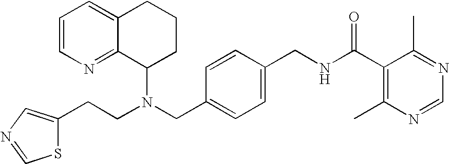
N(CC1=CC=C(CNC(C2=C(C)N=CN=C2C)=O)C=C1)(C1CCCC2=CC=CN=C12)CCC1=CN=CS1
